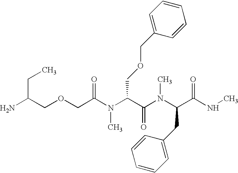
C(COCC(=O)N(C(C(N(C)C(C(=O)NC)CC1=CC=CC=C1)=O)COCC1=CC=CC=C1)C)(N)CC
